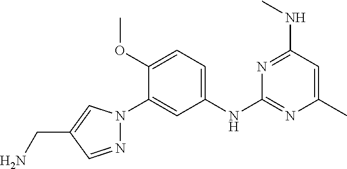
C1=C(NC2=NC(C)=CC(NC)=N2)C=C(N2N=CC(CN)=C2)C(OC)=C1
